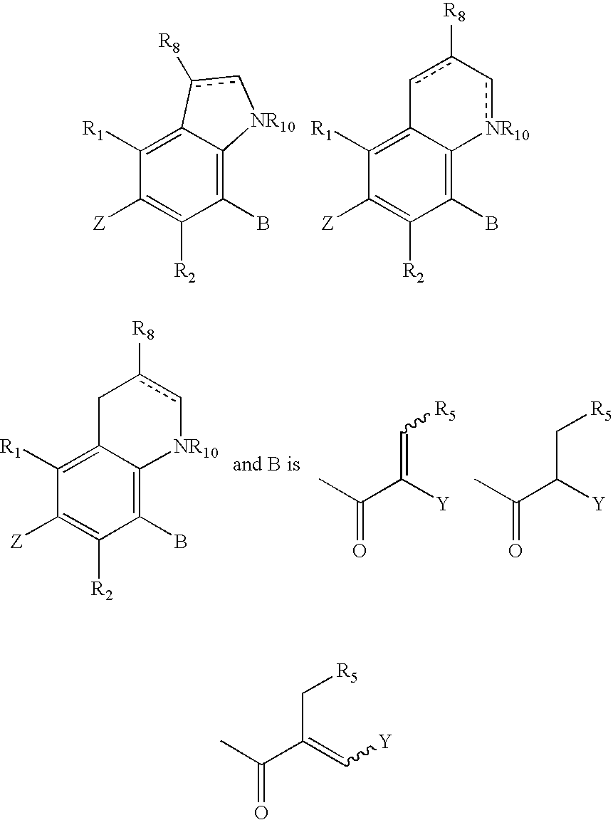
C1([R1])=C2C(=C(B)C([R2])=C1[Z])[NR10]cc2[R8].C1([R1])=C2C(=C(B)C([R2])=C1[Z])[NR10]c-c([R8])c2.C1([R1])=C2C(=C(B)C([R2])=C1[Z])[NR10]cc([R8])C2.CC(C([Y])=C[R5])=O.CC(C([Y])C[R5])=O.CC(C(=C[Y])C[R5])=O
